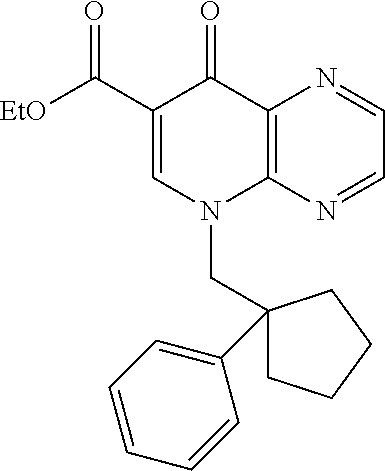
C12=C(N=CC=N1)N(CC1(C3=CC=CC=C3)CCCC1)C=C(C([EtO])=O)C2=O
